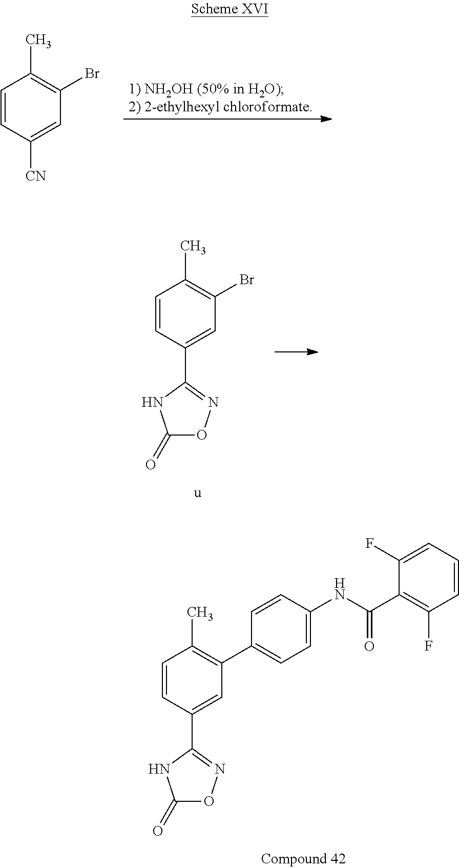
C1=CC([CN])=CC(Br)=C1C.C1=CC(C2=NOC(=O)N2)=CC(C2=CC=C(NC(C3=C(F)C=CC=C3F)=O)C=C2)=C1C.C1=CC(C2=NOC(=O)N2)=CC(Br)=C1C
